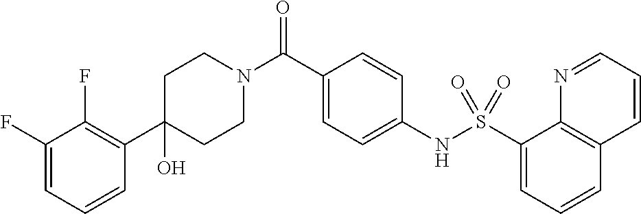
C1(F)=CC=CC(C2(O)CCN(C(C3=CC=C(NS(C4=CC=CC5=C4N=CC=C5)(=O)=O)C=C3)=O)CC2)=C1F
